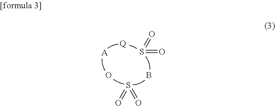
O=S=O.O=S=O.[Q].[A].O.B
